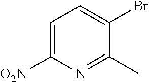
C1=C([O2N])N=C(C)C(Br)=C1
